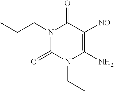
N1(CCC)C(=O)N(CC)C(N)=C([NO])C1=O
